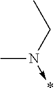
CN(->*)CC
